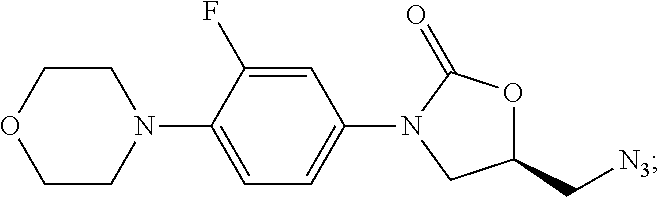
C1=C(F)C(N2CCOCC2)=CC=C1N1CC(C[N3])OC1=O
